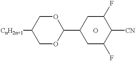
[CnH2n+1]C1COC(C2CC(F)C([CN])C(F)C2)OC1.O
